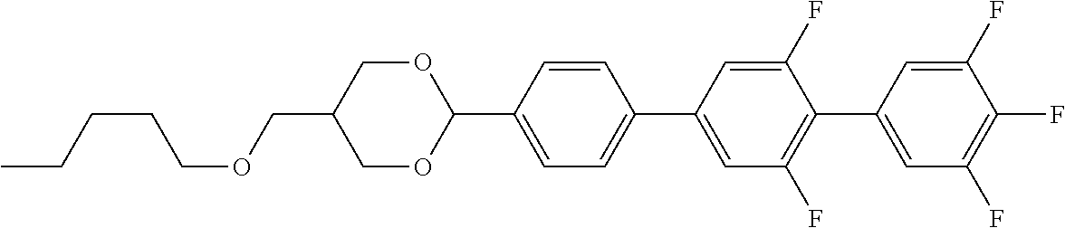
O1CC(COCCCCC)COC1C1=CC=C(C2=CC(F)=C(C3=CC(F)=C(F)C(F)=C3)C(F)=C2)C=C1
